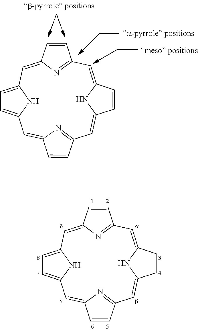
C1=C2NC(=CC3=NC(=CC4=CC=C(N4)C=C4N=C1C=C4)C=C3)C=C2.C1=C2NC(=CC3=NC(=CC4=CC=C(N4)C=C4N=C1C=C4)C=C3)C=C2
